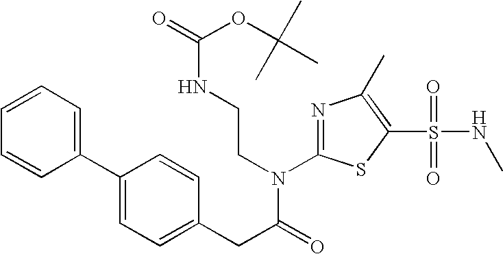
N1=C(N(CCNC(=O)OC(C)(C)C)C(CC2=CC=C(C3=CC=CC=C3)C=C2)=O)SC(S(NC)(=O)=O)=C1C
